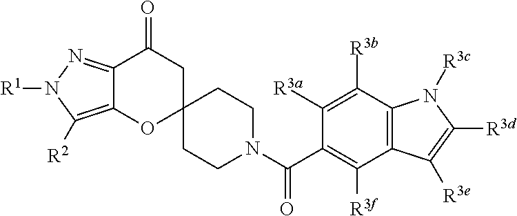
C12=C([R2])N([R1])N=C1C(=O)CC1(O2)CCN(C(C2=C([R3f])C3=C(C([R3b])=C2[R3a])N([R3c])C([R3d])=C3[R3e])=O)CC1
